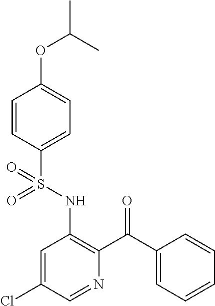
C1=CC(S(NC2=C(C(C3=CC=CC=C3)=O)N=CC(Cl)=C2)(=O)=O)=CC=C1OC(C)C
